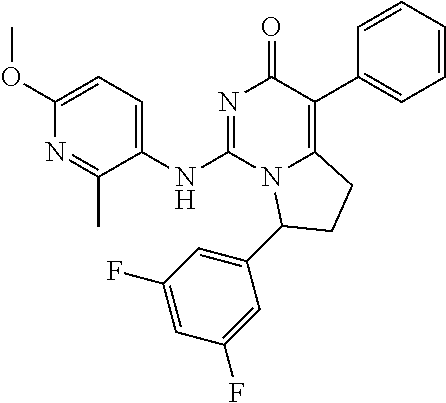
C1(OC)=CC=C(NC2=NC(=O)C(C3=CC=CC=C3)=C3N2C(C2=CC(F)=CC(F)=C2)CC3)C(C)=N1
